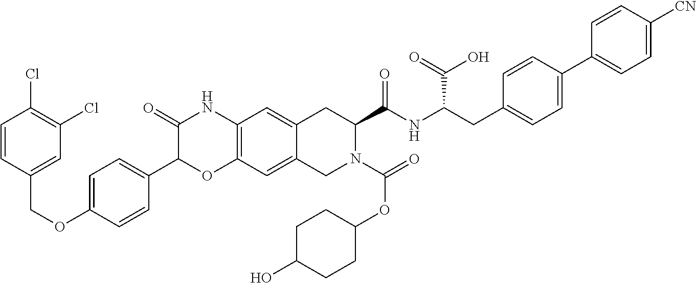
C1=C(OCC2=CC(Cl)=C(Cl)C=C2)C=CC(C2OC3=C(NC2=O)C=C2C(=C3)CN(C(=O)OC3CCC(O)CC3)C(C(NC(CC3=CC=C(C4=CC=C([CN])C=C4)C=C3)C(=O)O)=O)C2)=C1
